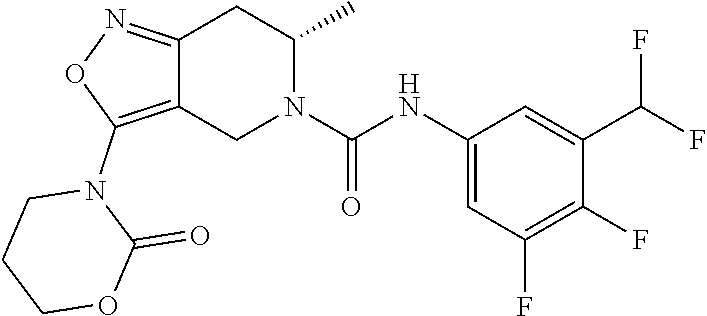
C12=NOC(N3CCCOC3=O)=C1CN(C(NC1=CC(F)=C(F)C(C(F)F)=C1)=O)C(C)C2
